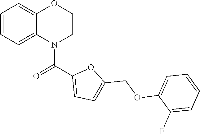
C1=CC=C2C(=C1)OCCN2C(C1=CC=C(COC2=CC=CC=C2F)O1)=O
